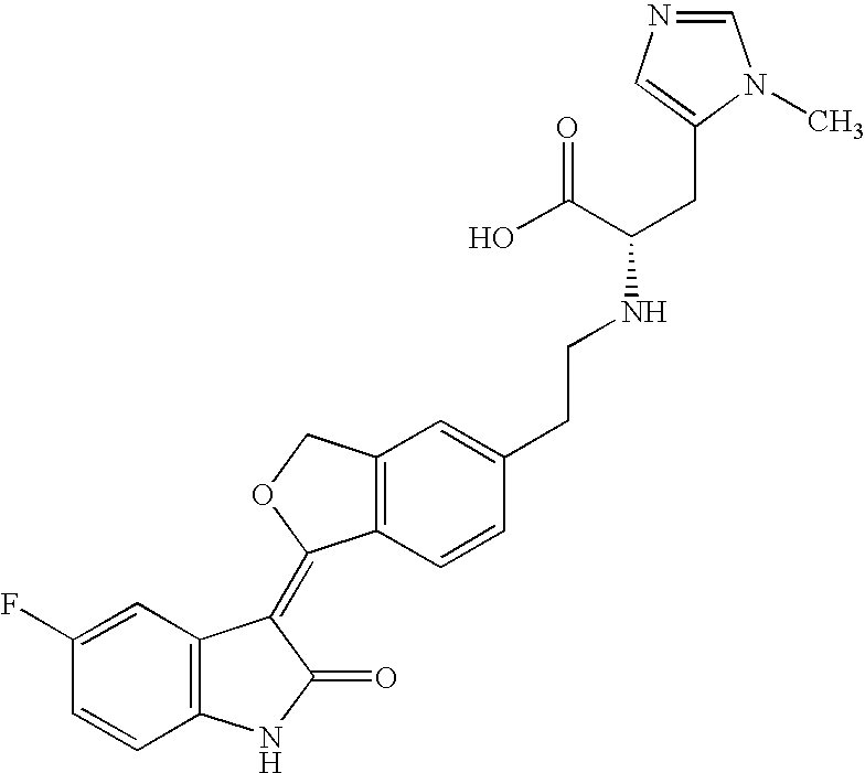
C1=C(F)C=CC2=C1C(=C1C3=C(CO1)C=C(CCNC(CC1=CN=CN1C)C(O)=O)C=C3)C(=O)N2
